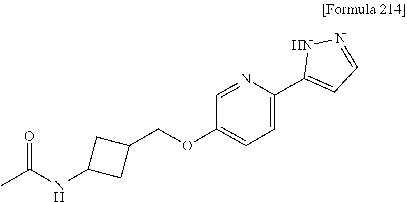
C1=C(C2=CC=NN2)N=CC(OCC2CC(NC(C)=O)C2)=C1
